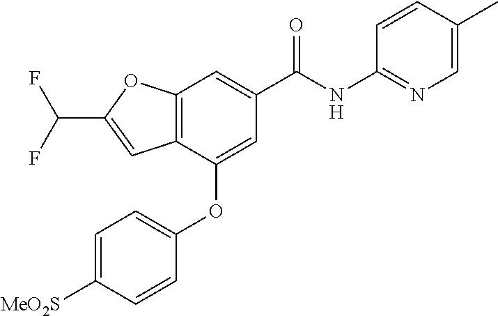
C12=C(C(OC3=CC=C([MeO2S])C=C3)=CC(C(NC3=NC=C(C)C=C3)=O)=C1)C=C(C(F)F)O2
